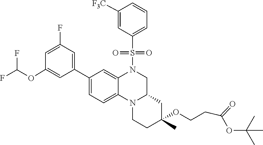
S(=O)(=O)(N1CC2CC(OCCC(=O)OC(C)(C)C)(C)CCN2C2=CC=C(C3=CC(F)=CC(OC(F)F)=C3)C=C12)C1=CC=CC([F3C])=C1
